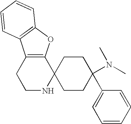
C12=C(OC3=C1C=CC=C3)C1(NCC2)CCC(C2=CC=CC=C2)(N(C)C)CC1
